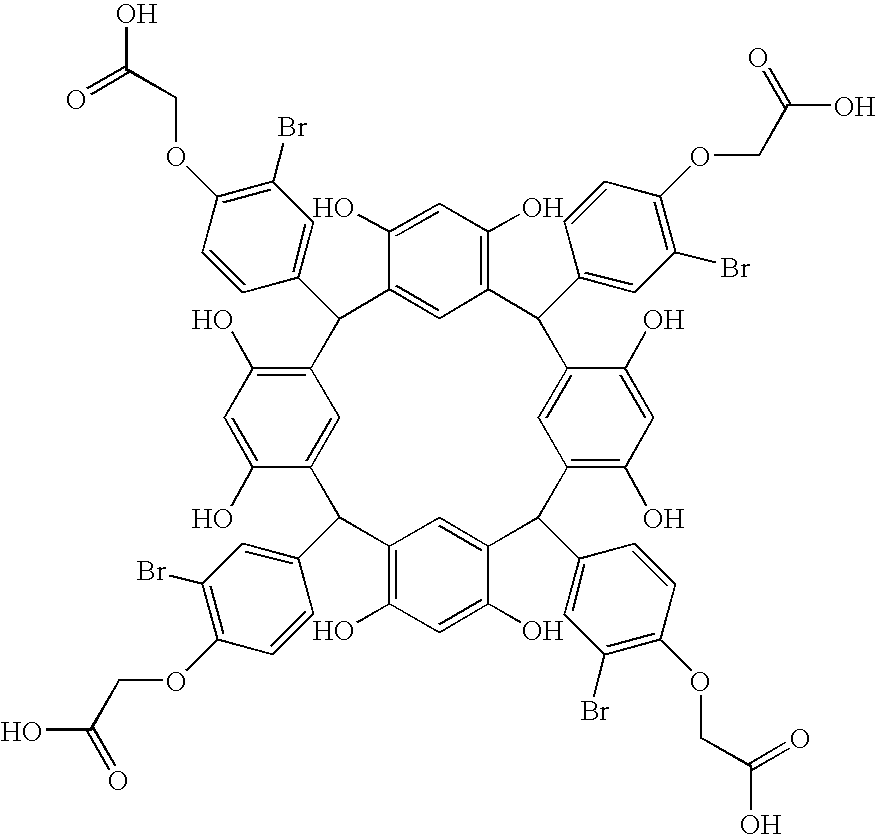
C12=C(O)C=C(O)C(=C1)C(C1=CC(Br)=C(OCC(O)=O)C=C1)C1=C(O)C=C(O)C(=C1)C(C1=CC(Br)=C(OCC(O)=O)C=C1)C1=C(O)C=C(O)C(=C1)C(C1=CC(Br)=C(OCC(=O)O)C=C1)C1=C(O)C=C(O)C(=C1)C2C1=CC(Br)=C(OCC(O)=O)C=C1
